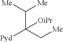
C(C(C[Me])([Pyd])[OiPr])([Me])[Me]
